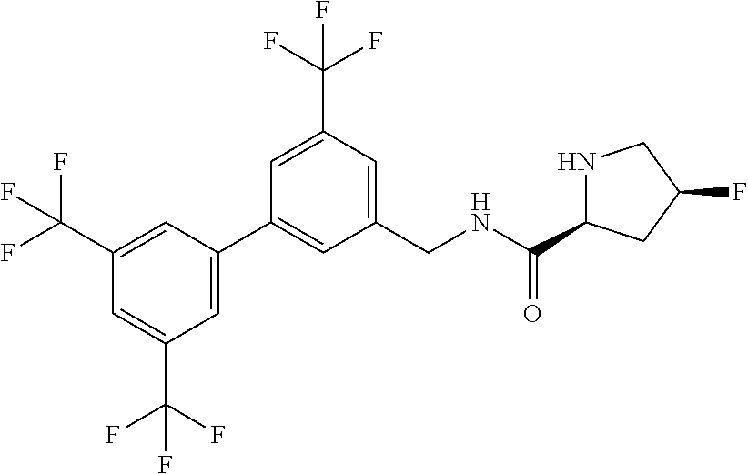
C1(C(F)(F)F)=CC(C2=CC(CNC(=O)C3NCC(F)C3)=CC(C(F)(F)F)=C2)=CC(C(F)(F)F)=C1
